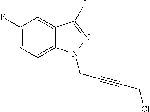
C1(F)=CC=C2C(=C1)C(I)=NN2CC#CCCl
